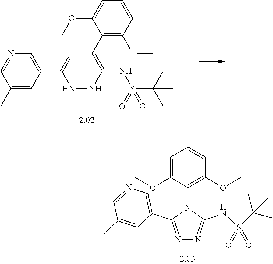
C1(C=C(NS(C(C)(C)C)(=O)=O)NNC(=O)C2=CN=CC(C)=C2)=C(OC)C=CC=C1OC.C1=C(OC)C(N2C(C3=CN=CC(C)=C3)=NN=C2NS(C(C)(C)C)(=O)=O)=C(OC)C=C1
